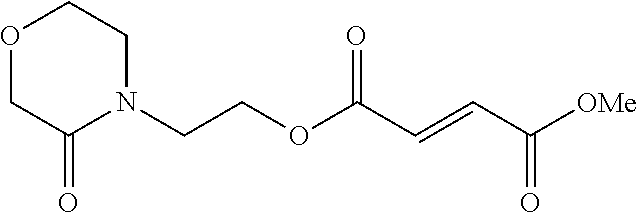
C(COC(C=CC([OMe])=O)=O)N1CCOCC1=O
